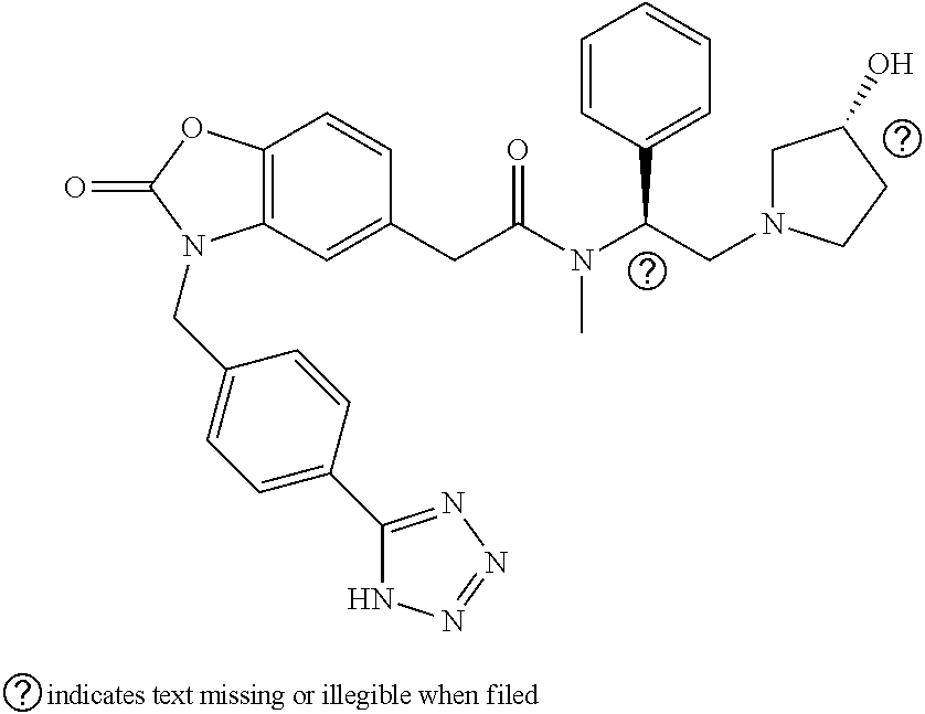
C12=C(C=CC(CC(=O)N(C(CN3CC(O)CC3)C3=CC=CC=C3)C)=C1)OC(=O)N2CC1=CC=C(C2=NN=NN2)C=C1
